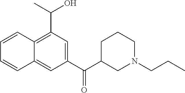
C1=CC2=C(C(C)O)C=C(C(C3CN(CCC)CCC3)=O)C=C2C=C1
